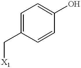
C1=C(C[X1])C=CC(O)=C1
